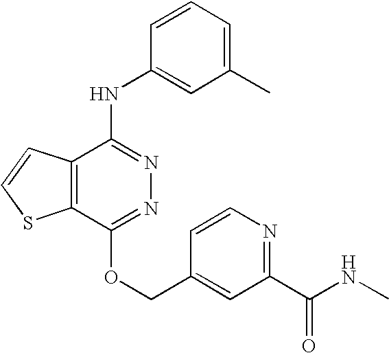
C12=C(C(NC3=CC(C)=CC=C3)=NN=C1OCC1=CC(C(NC)=O)=NC=C1)C=CS2
